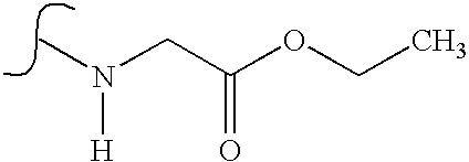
N(C)(CC(OCC)=O)[H]
